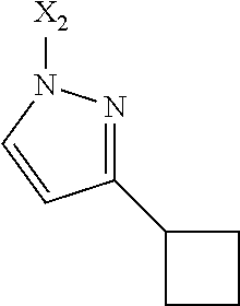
C1(C2CCC2)=NN([X2])C=C1
